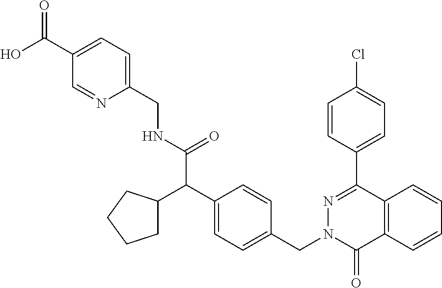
C1=NC(CNC(C(C2=CC=C(CN3C(=O)C4=C(C(C5=CC=C(Cl)C=C5)=N3)C=CC=C4)C=C2)C2CCCC2)=O)=CC=C1C(O)=O
